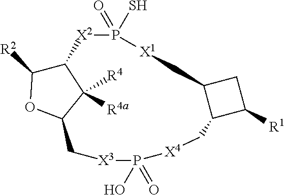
C12C([R2])OC(C1([R4a])[R4])C[X3]P(O)(=O)[X4]CC1C(C[X1]P(=O)(S)[X2]2)CC1[R1]
